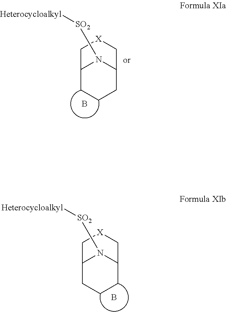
[Heterocycloalkyl][SO2]N1C2CCCC1C[X]C2.B.[Heterocycloalkyl][SO2]N1C2CCCC1C[X]C2.B
